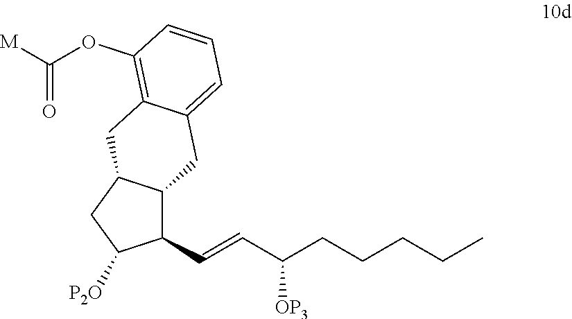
C12C(C=CC(CCCCC)[OP3])C([P2O])CC1CC1=C(OC([M])=O)C=CC=C1C2
